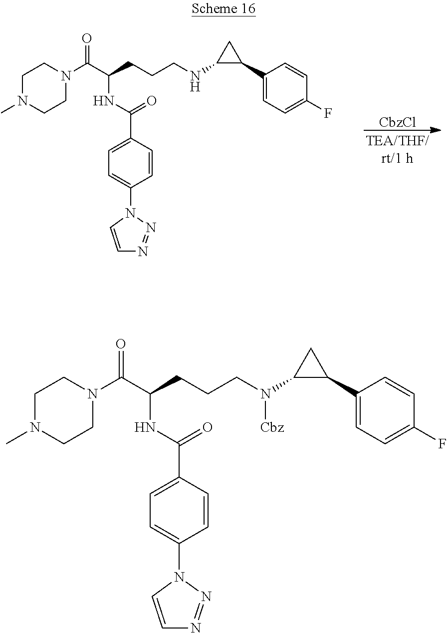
N1(C(C(NC(=O)C2=CC=C(N3C=CN=N3)C=C2)CCCNC2C(C3=CC=C(F)C=C3)C2)=O)CCN(C)CC1.[CbzCl].N1(C(C(NC(=O)C2=CC=C(N3C=CN=N3)C=C2)CCCN(C2C(C3=CC=C(F)C=C3)C2)[Cbz])=O)CCN(C)CC1
